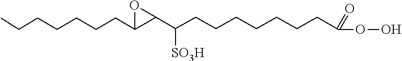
C(CCCCCC1C(C(CCCCCCCC(OO)=O)[SO3H])O1)C
